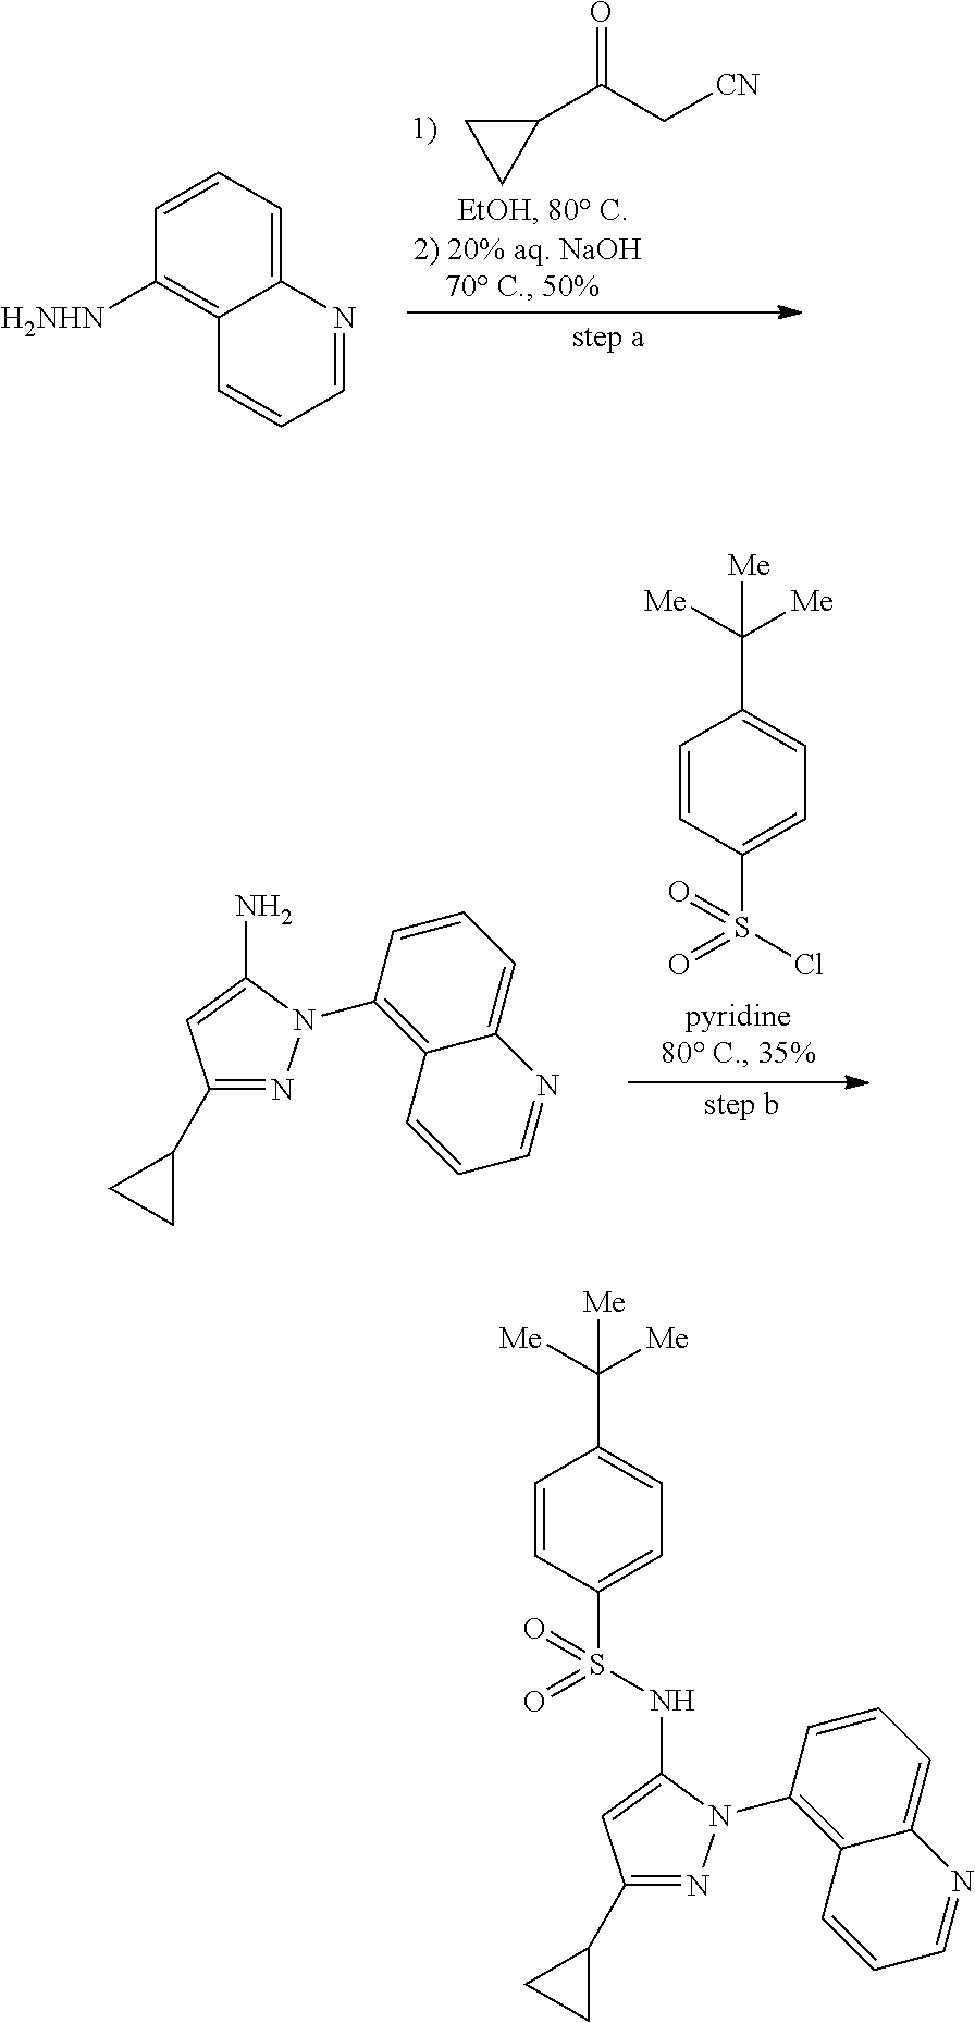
C1=NC2=CC=CC([H2NHN])=C2C=C1.C1(C(C[CN])=O)CC1.C1(C2CC2)=NN(C2=C3C(=CC=C2)N=CC=C3)C(N)=C1.C1=CC(S(=O)(Cl)=O)=CC=C1C([Me])([Me])[Me].C1=CC(S(=O)(=O)NC2=CC(C3CC3)=NN2C2=C3C(=CC=C2)N=CC=C3)=CC=C1C([Me])([Me])[Me]
